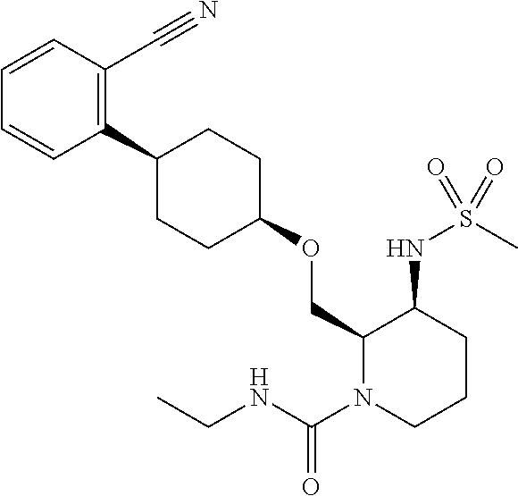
C1(OCC2N(C(NCC)=O)CCCC2NS(=O)(C)=O)CCC(C2=C(C#N)C=CC=C2)CC1
